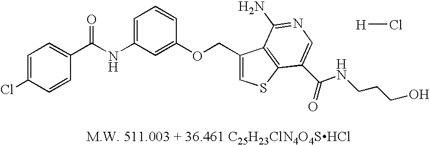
C1(C(NC2=CC=CC(OCC3=CSC4=C3C(N)=NC=C4C(NCCCO)=O)=C2)=O)=CC=C(Cl)C=C1.[H]Cl
